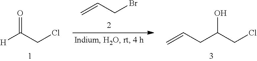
[H]C(CCl)=O.C=CCBr.C(C(CCl)O)C=C
